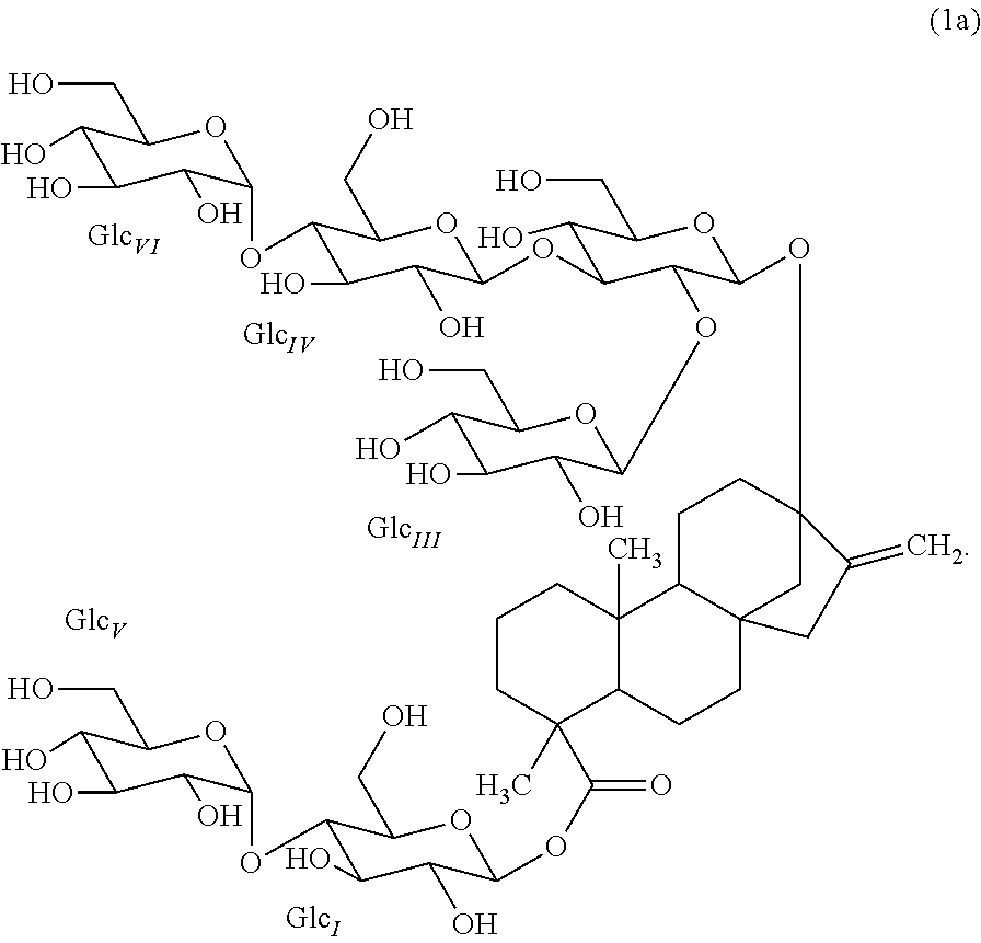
C1(O)C(O)C(O)C(OC2C(O)C(O)C(OC3C(O)C(CO)OC(OC45CCC6C(C4)(CCC4C6(C)CCCC4(C)C(OC4C(O)C(O)C(OC6C(O)C(O)C(O)C(CO)O6)C(CO)O4)=O)CC5=C)C3OC3C(O)C(O)C(O)C(CO)O3)OC2CO)OC1CO
